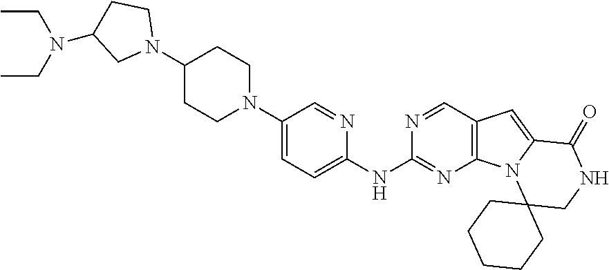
C1(N2CCC(N3CCC(N(CC)CC)C3)CC2)=CC=C(NC2=NC3=C(C=N2)C=C2N3C3(CNC2=O)CCCCC3)N=C1
